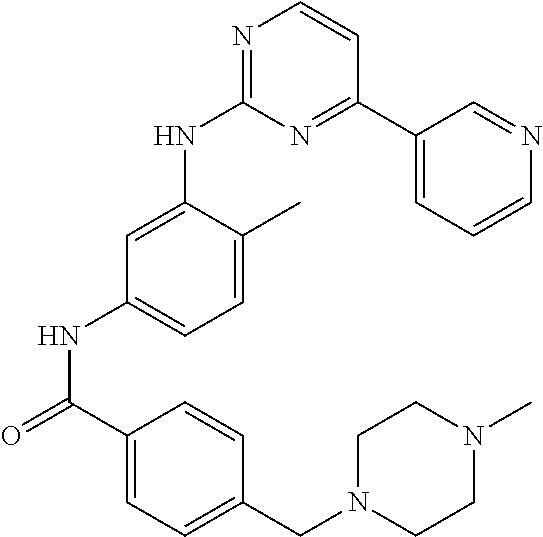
C1=C(C)C(NC2=NC=CC(C3=CC=CN=C3)=N2)=CC(NC(=O)C2=CC=C(CN3CCN(C)CC3)C=C2)=C1
